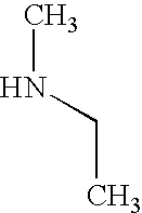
CNCC
